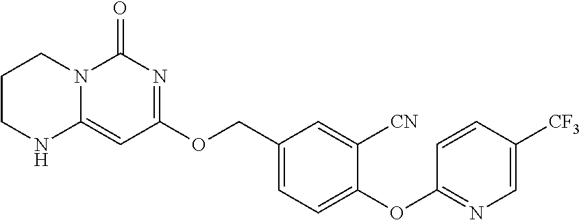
C1(OCC2=CC=C(OC3=NC=C([CF3])C=C3)C([CN])=C2)=NC(=O)N2C(=C1)NCCC2
